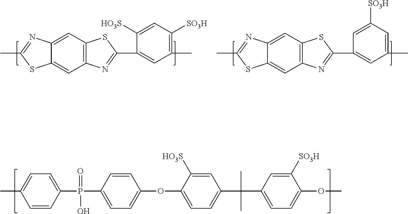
C12=CC3=C(C=C1SC(C)=N2)N=C(C1=CC(C)=CC([SO3H])=C1)S3.C12=CC3=C(C=C1SC(C)=N2)N=C(C1=CC(C)=C([SO3H])C=C1[HO3S])S3.C1=CC(P(C2=CC=C(OC3=CC=C(C(C4=CC=C(OC)C([SO3H])=C4)(C)C)C=C3[HO3S])C=C2)(=O)O)=CC=C1C
